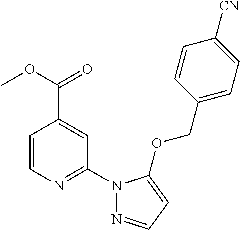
C1=CN=C(N2N=CC=C2OCC2=CC=C([CN])C=C2)C=C1C(=O)OC
